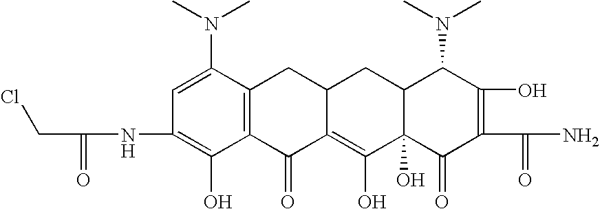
C1=C(N(C)C)C2=C(C(O)=C1NC(=O)CCl)C(=O)C1=C(O)C3(O)C(CC1C2)C(N(C)C)C(O)=C(C(N)=O)C3=O
